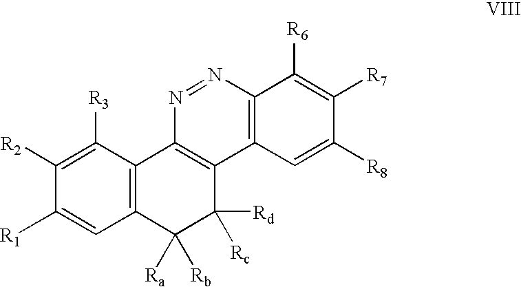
C12=C(C([R3])=C([R2])C([R1])=C1)C1=C(C([Rd])([Rc])C2([Ra])[Rb])C2=C(N=N1)C([R6])=C([R7])C([R8])=C2
